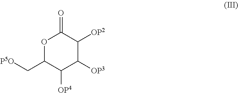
O1C(C[P5O])C([OP4])C([OP3])C([OP2])C1=O
